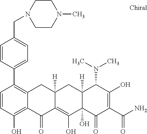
C12([H])C(O)(C(=O)C(C(N)=O)=C(O)C1N(C)C)C(O)=C1C([H])(C2)CC2=C(C3=CC=C(CN4CCN(C)CC4)C=C3)C=CC(O)=C2C1=O
